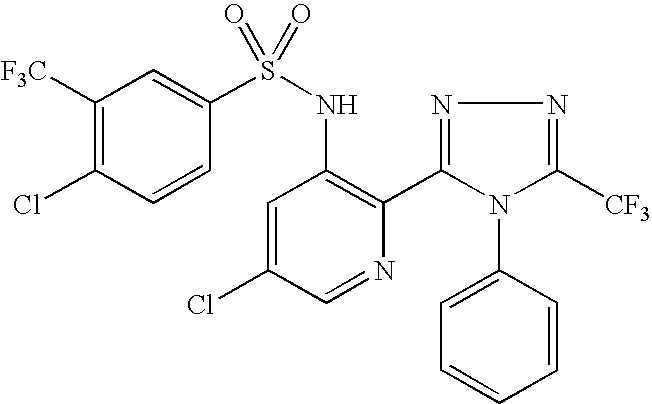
C1([F3C])=C(Cl)C=CC(S(NC2=C(C3=NN=C([CF3])N3C3=CC=CC=C3)N=CC(Cl)=C2)(=O)=O)=C1
